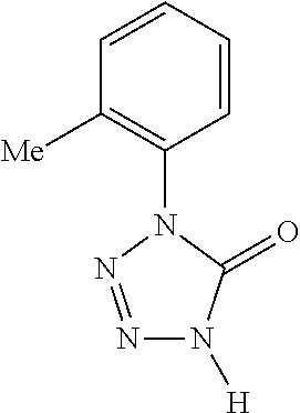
[Me]C1=C(N2C(=O)N([H])N=N2)C=CC=C1
